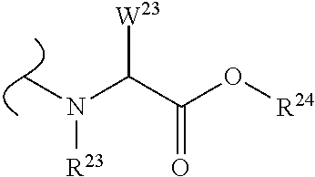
CN(C(C(O[R24])=O)[W23])[R23]
